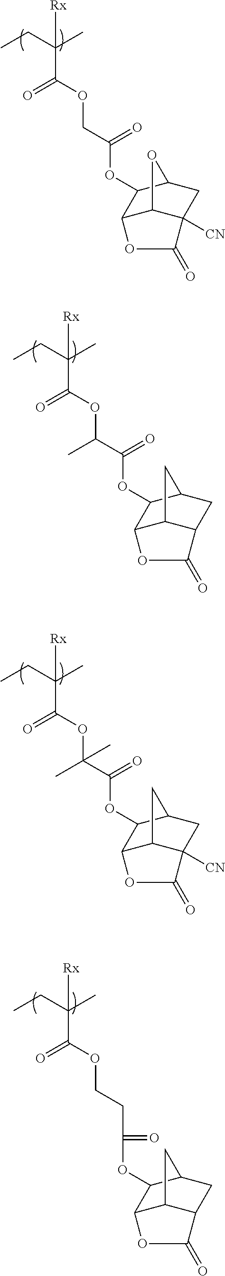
CCC(C)(C(OCC(OC1C2C3C([CN])(CC1O3)C(=O)O2)=O)=O)[Rx].CCC(C)(C(OC(C(OC1C2C3C(CC1C3)C(=O)O2)=O)C)=O)[Rx].CCC(C)(C(OC(C(OC1C2C3C([CN])(CC1C3)C(=O)O2)=O)(C)C)=O)[Rx].CCC(C)(C(OCCC(OC1C2C3C(CC1C3)C(=O)O2)=O)=O)[Rx]
